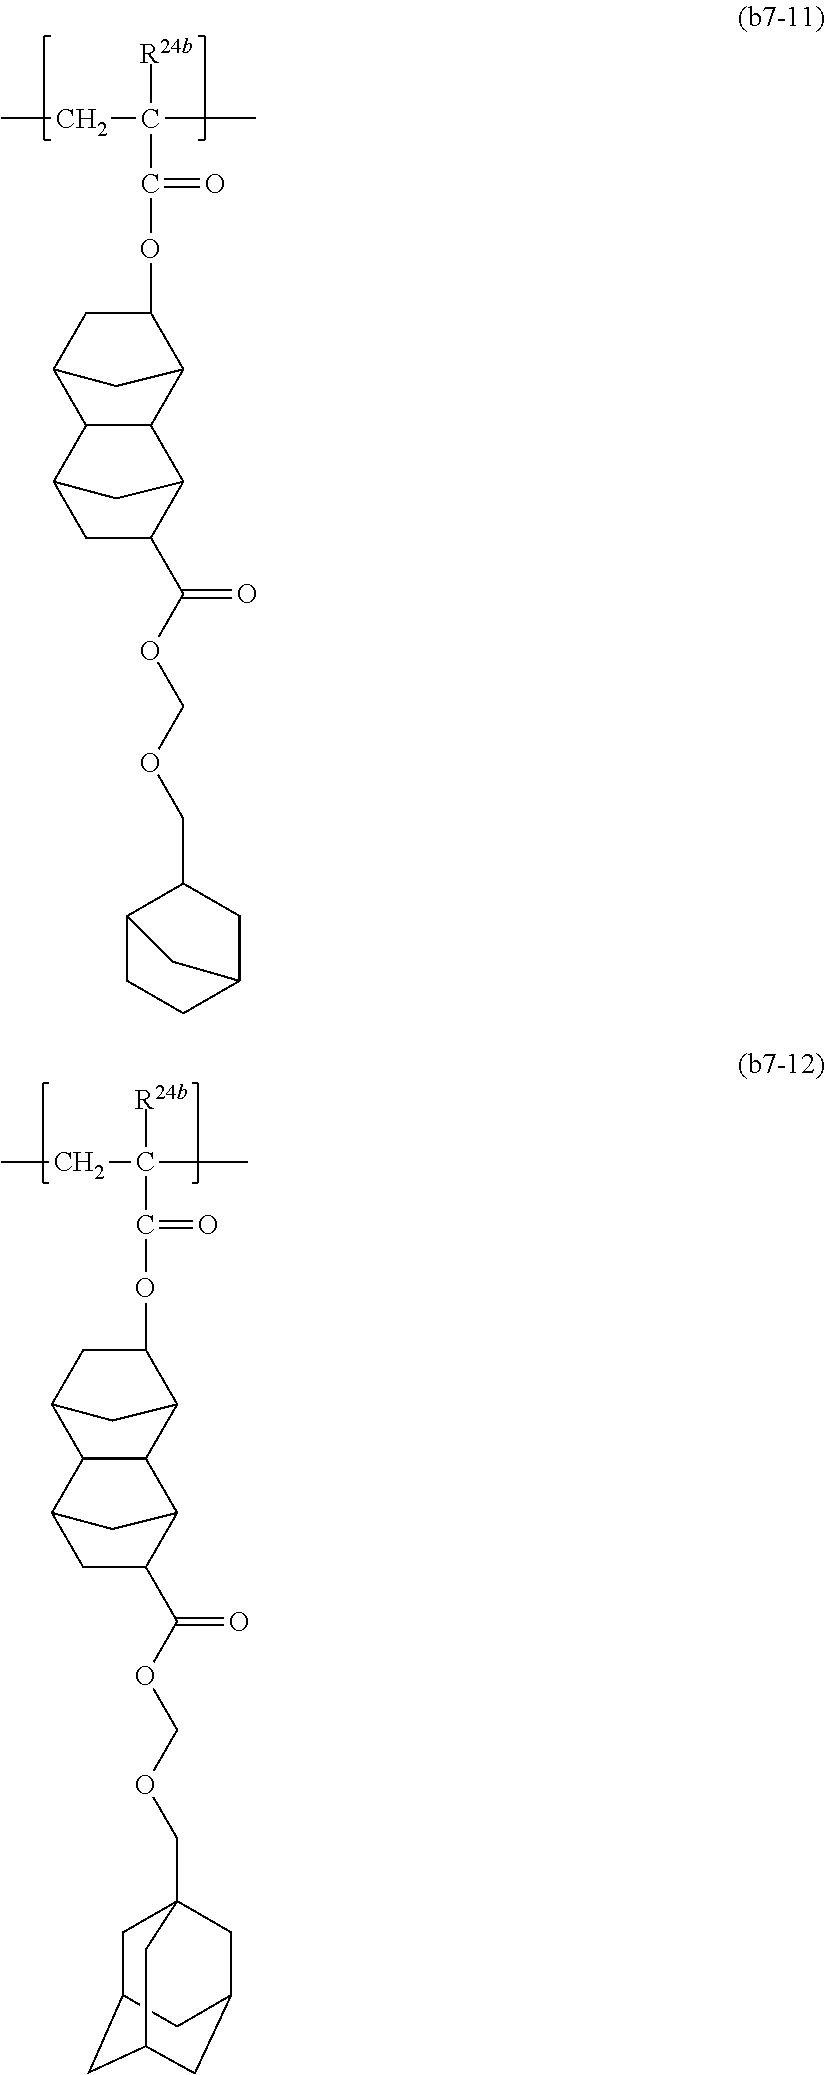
CCC([R24b])(C)C(=O)OC1C2C3C4C(C(OCOCC5C6CCC(C5)C6)=O)CC(C3C(C1)C2)C4.C1C2CC3CC(CC1(COCOC(C1C4C5C(C(C1)C4)C1CC(OC(C(CC)([R24b])C)=O)C5C1)=O)C3)C2
